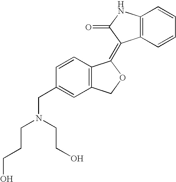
C1=CC(CN(CCCO)CCO)=CC2=C1C(=C1C3=C(C=CC=C3)NC1=O)OC2
